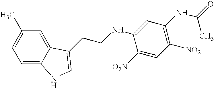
C1=C2C(=CC(C)=C1)C(CCNC1=CC(NC(C)=O)=C([NO2])C=C1[O2N])=CN2
